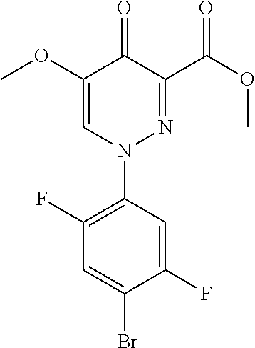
O=C1C(C(OC)=O)=NN(C2=C(F)C=C(Br)C(F)=C2)C=C1OC
